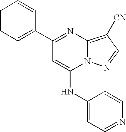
C1(C2=NC3=C([CN])C=NN3C(NC3=CC=NC=C3)=C2)=CC=CC=C1
